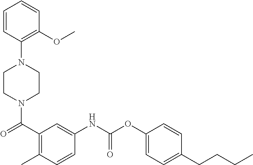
N1(C(C2=C(C)C=CC(NC(OC3=CC=C(CCCC)C=C3)=O)=C2)=O)CCN(C2=C(OC)C=CC=C2)CC1
